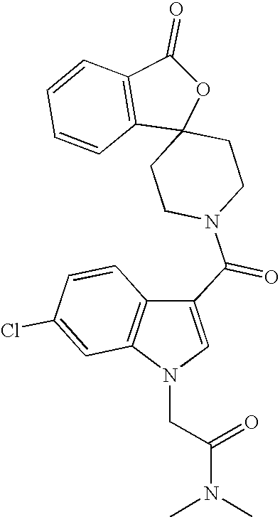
C1(=O)C2=C(C3(O1)CCN(C(C1=CN(CC(=O)N(C)C)C4=C1C=CC(Cl)=C4)=O)CC3)C=CC=C2
